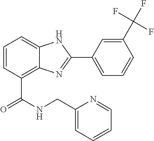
C1=CC(C(NCC2=CC=CC=N2)=O)=C2C(=C1)NC(C1=CC=CC(C(F)(F)F)=C1)=N2
